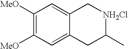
C1([MeO])=C([MeO])C=C2C(=C1)C[NH2Cl]C(C)C2
